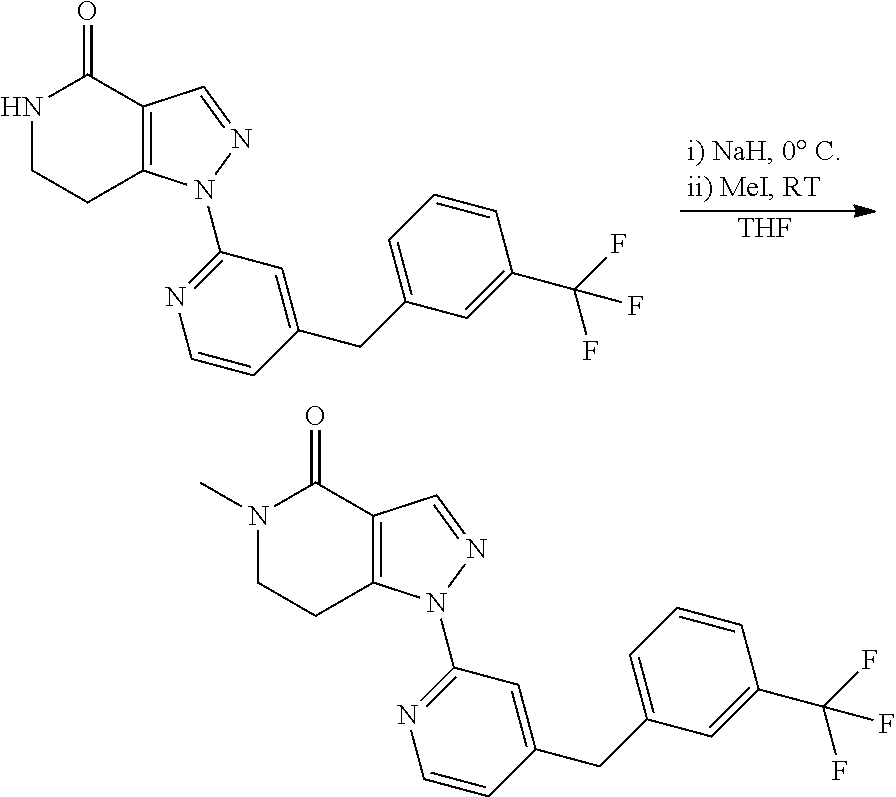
[THF].N1CCC2=C(C1=O)C=NN2C1=NC=CC(CC2=CC=CC(C(F)(F)F)=C2)=C1.N1(C)CCC2=C(C1=O)C=NN2C1=NC=CC(CC2=CC=CC(C(F)(F)F)=C2)=C1
